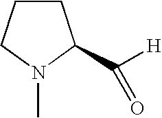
C1CCN(C)C1C([H])=O
